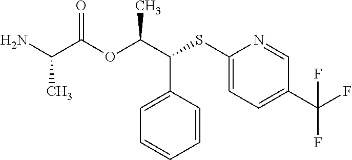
NC(C(OC(C(SC1=CC=C(C(F)(F)F)C=N1)C1=CC=CC=C1)C)=O)C
